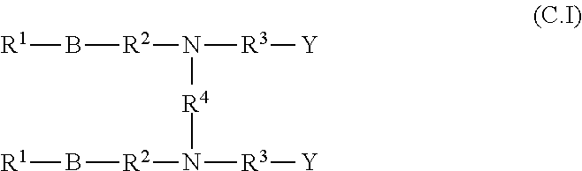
B([R2]N([R3][Y])[R4]N([R3][Y])[R2]B[R1])[R1]
